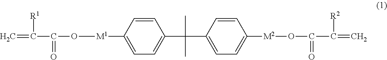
C=C(C(O[M1]C1=CC=C(C(C)(C2=CC=C([M2]OC(C(=C)[R2])=O)C=C2)C)C=C1)=O)[R1]
